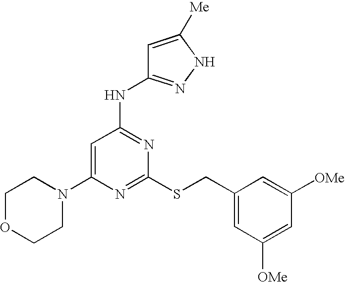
C1(N2CCOCC2)=CC(NC2=NNC([Me])=C2)=NC(SCC2=CC([OMe])=CC([OMe])=C2)=N1
